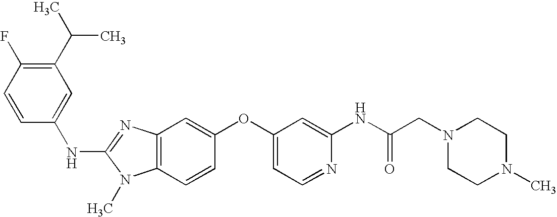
C1(C(C)C)=C(F)C=CC(NC2=NC3=C(N2C)C=CC(OC2=CC=NC(NC(CN4CCN(C)CC4)=O)=C2)=C3)=C1
